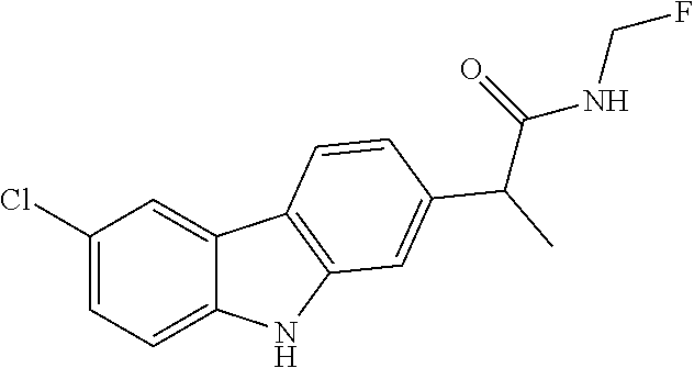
C1(Cl)=CC=C2C(=C1)C1=C(N2)C=C(C(C(NCF)=O)C)C=C1
